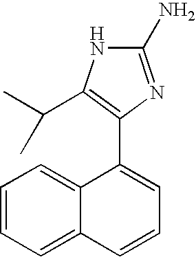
C1=CC=C2C(=C1)C(C1=C(C(C)C)NC(N)=N1)=CC=C2
